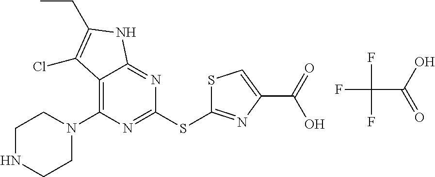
C1(SC2=NC(C(O)=O)=CS2)=NC(N2CCNCC2)=C2C(=N1)NC(CC)=C2Cl.FC(C(=O)O)(F)F
